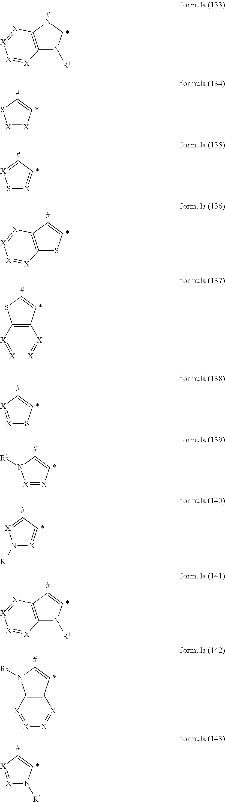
C12=C(NCN1[R1])[X]=[X][X]=[X]2.[X]1=[X]C=CS1.S1[X]=CC=[X]1.C12=C(C=CS1)[X]=[X][X]=[X]2.C12=C([X]=[X][X]=[X]1)SC=C2.[X]1=[X]C=CS1.[X]1=[X]C=CN1[R1].N1([R1])[X]=CC=[X]1.C12=C(C=CN1[R1])[X]=[X][X]=[X]2.C12=C(C=CN1[R1])[X]=[X][X]=[X]2.[X]1=[X]C=CN1[R1]
